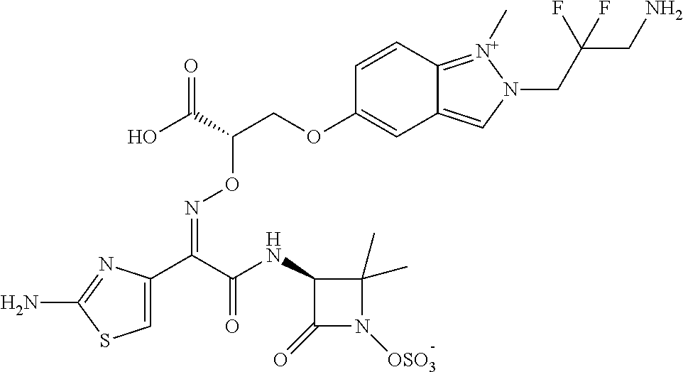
C1=C(C(C(NC2C(=O)N([OSO3])C2(C)C)=O)=NOC(COC2=CC3=CN(CC(CN)(F)F)[N+](C)=C3C=C2)C(O)=O)N=C(N)S1
